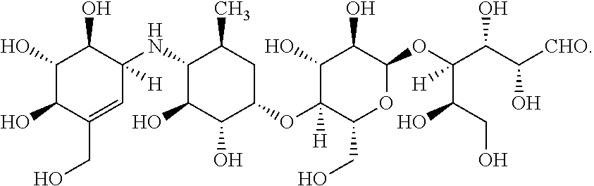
C1(O)C(O)C(CO)=CC(NC2C(O)C(O)C(OC3([H])C(CO)OC(OC(C(C([CHO])O)O)(C(CO)O)[H])C(O)C3O)CC2C)([H])C1O
